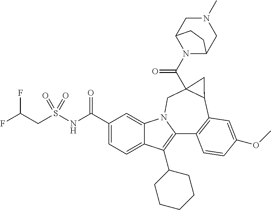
C(N1C2CN(C)CC1CC2)(=O)C12C(C3=C(C4=C(C5CCCCC5)C5=CC=C(C(NS(=O)(=O)CC(F)F)=O)C=C5N4C1)C=CC(OC)=C3)C2
